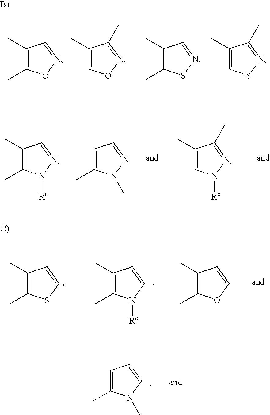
C1(C)=C(C)ON=C1.C1(C)=CON=C1C.C1(C)=C(C)SN=C1.C1(C)=CSN=C1C.C1(C)=C(C)N([Rc])N=C1.C1=C(C)N(C)N=C1.C1(C)=CN([Rc])N=C1C.C1(C)=C(C)SC=C1.C1(C)=C(C)N([Rc])C=C1.C1(C)=C(C)OC=C1.C1=C(C)N(C)C=C1
